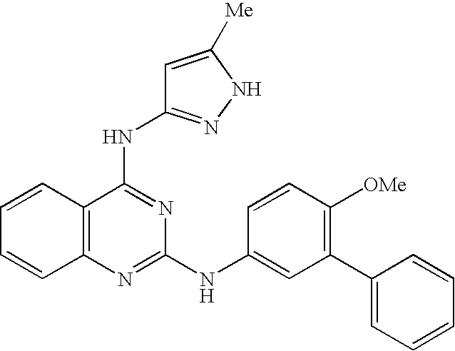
C1=CC2=C(C=C1)N=C(NC1=CC(C3=CC=CC=C3)=C([OMe])C=C1)N=C2NC1=NNC([Me])=C1
